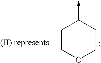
C1COCCC1->C
